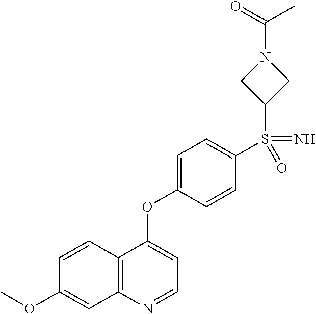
C12=C(N=CC=C1OC1=CC=C(S(=N)(C3CN(C(=O)C)C3)=O)C=C1)C=C(OC)C=C2
